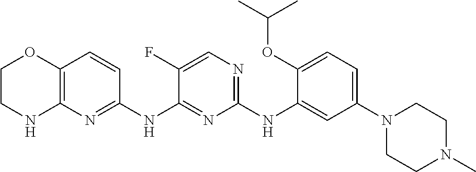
C1(NC2=CC(N3CCN(C)CC3)=CC=C2OC(C)C)=NC=C(F)C(NC2=NC3=C(C=C2)OCCN3)=N1
